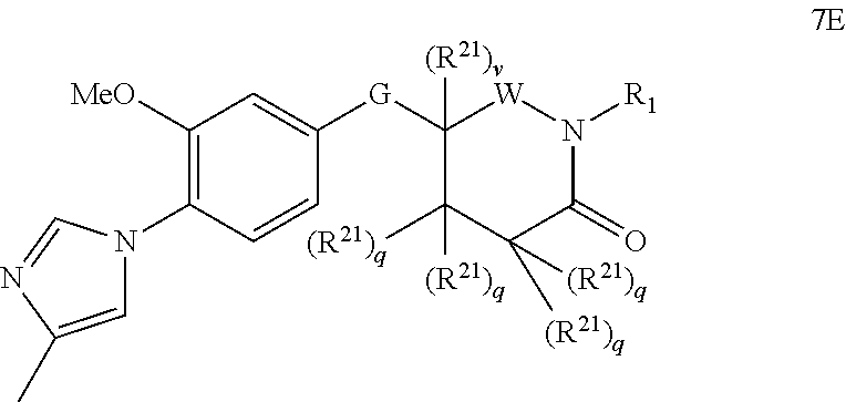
C1([G]C2=CC([MeO])=C(N3C=C(C)N=C3)C=C2)([(R21)v])C([(R21)q])([(R21)q])C([(R21)q])([(R21)q])C(=O)N([R1])[W]1
